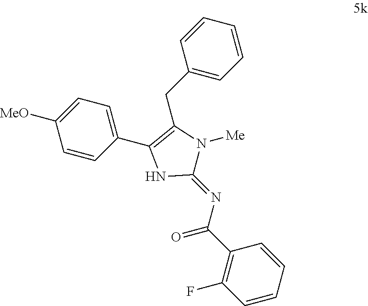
C1=CC=CC(C(N=C2N([Me])C(CC3=CC=CC=C3)=C(C3=CC=C([MeO])C=C3)N2)=O)=C1F
